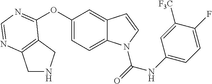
C12=C(N=CN=C1OC1=CC=C3C(=C1)C=CN3C(=O)NC1=CC=C(F)C([F3C])=C1)CNC2
